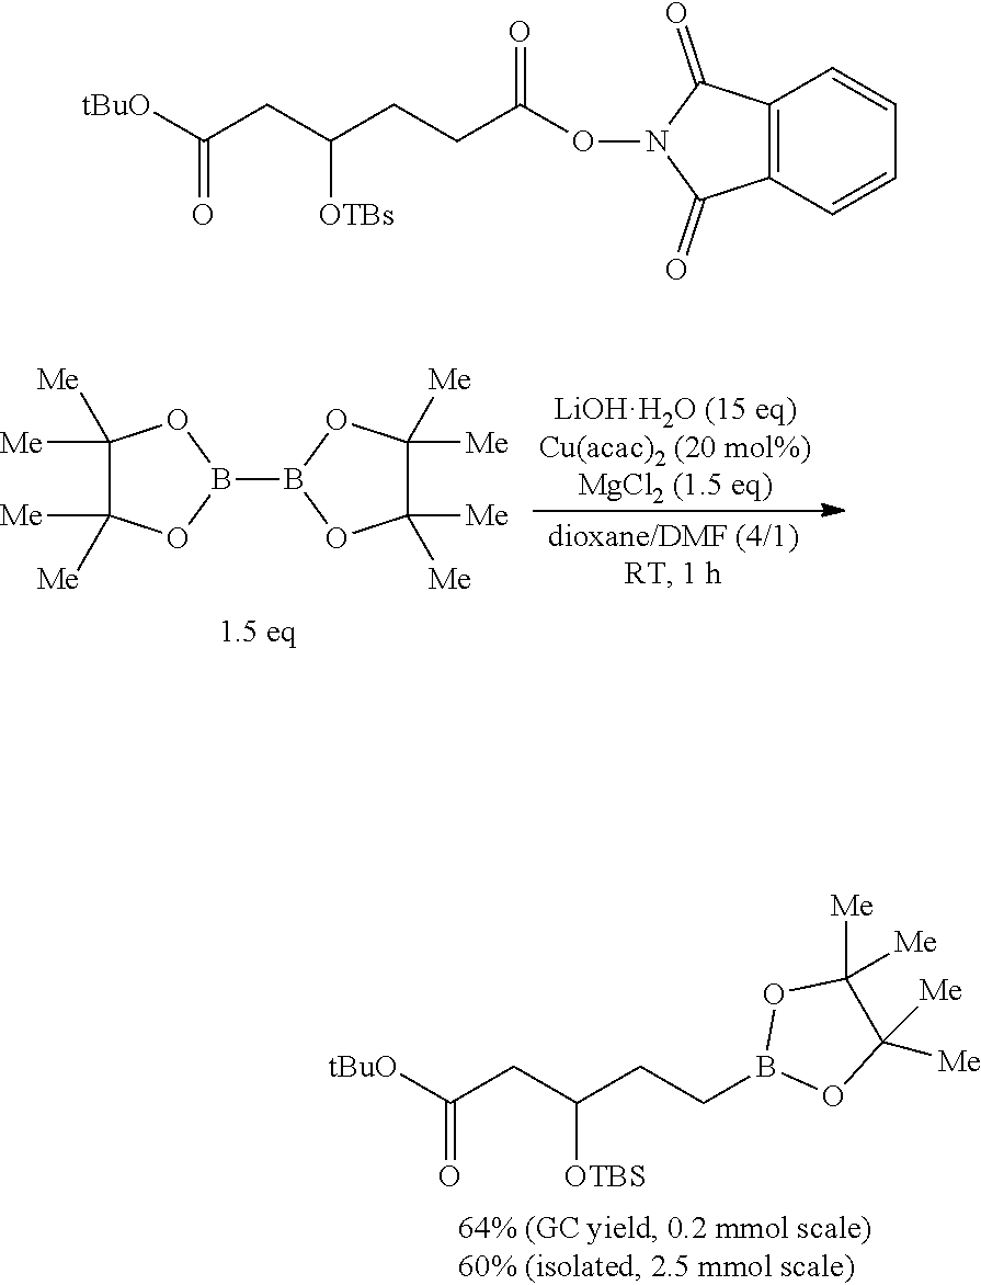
B1(B2OC([Me])([Me])C([Me])([Me])O2)OC([Me])([Me])C([Me])([Me])O1.[tBuO]C(CC(CCB1OC([Me])([Me])C([Me])([Me])O1)[OTBS])=O.[tBuO]C(CC(CCC(ON1C(=O)C2=C(C1=O)C=CC=C2)=O)[OTBs])=O
